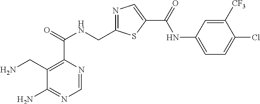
C1=NC(C(=O)NCC2=NC=C(C(=O)NC3=CC=C(Cl)C([CF3])=C3)S2)=C(CN)C(N)=N1
